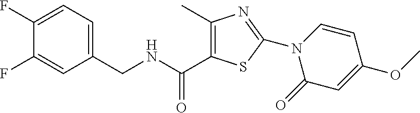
C(C1=C(C)N=C(N2C(=O)C=C(OC)C=C2)S1)(NCC1=CC=C(F)C(F)=C1)=O
